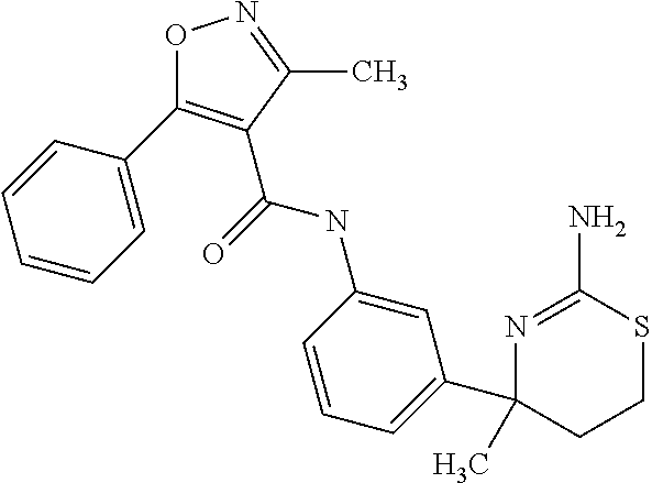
C1=C(NC(=O)C2=C(C3=CC=CC=C3)ON=C2C)C=CC=C1C1(C)CCSC(N)=N1
